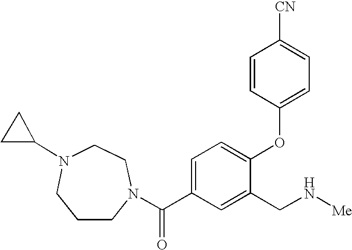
N1(C(C2=CC=C(OC3=CC=C([CN])C=C3)C(CN[Me])=C2)=O)CCN(C2CC2)CCC1
